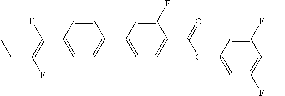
C(C1=CC=C(C2=CC=C(C(OC3=CC(F)=C(F)C(F)=C3)=O)C(F)=C2)C=C1)(=C(F)CC)F
